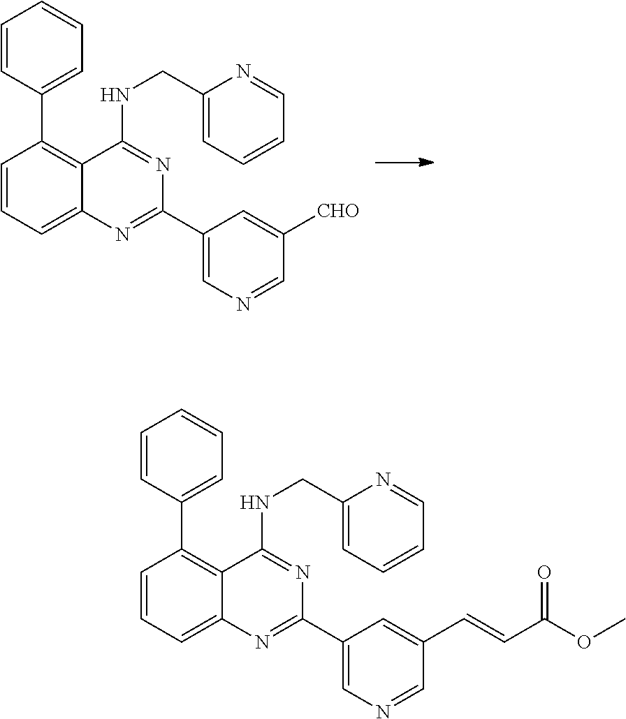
C1=CC(C2=C3C(=CC=C2)N=C(C2=CN=CC([CHO])=C2)N=C3NCC2=CC=CC=N2)=CC=C1.C1=CC(C2=C3C(=CC=C2)N=C(C2=CN=CC(C=CC(OC)=O)=C2)N=C3NCC2=CC=CC=N2)=CC=C1
